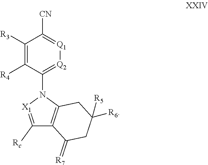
C1([R3])=C([R4])C(N2[X1]=C([Rc])C3=C2CC([R5])([R6])CC3=[R7])=[Q2][Q1]=C1[CN]
